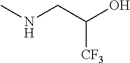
C(C(O)[CF3])NC
